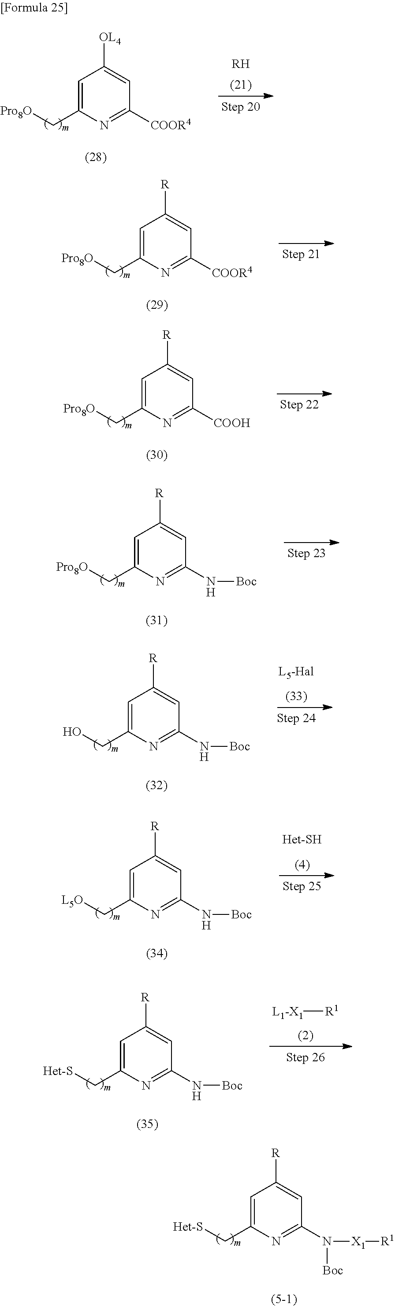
[RH].C1=C(C[Pro8O])N=C([COOR4])C=C1[OL4].C1=C(C[Pro8O])N=C([COOR4])C=C1[R].C1=C(C[Pro8O])N=C([COOH])C=C1[R].C1=C(C[Pro8O])N=C(N[Boc])C=C1[R].C1=C(CO)N=C(N[Boc])C=C1[R].C1=C(C[L5O])N=C(N[Boc])C=C1[R].[L1-X1][R1].C1=C(C[Het-S])N=C(N[Boc])C=C1[R].C1=C(C[Het-S])N=C(N([X1][R1])[Boc])C=C1[R]
